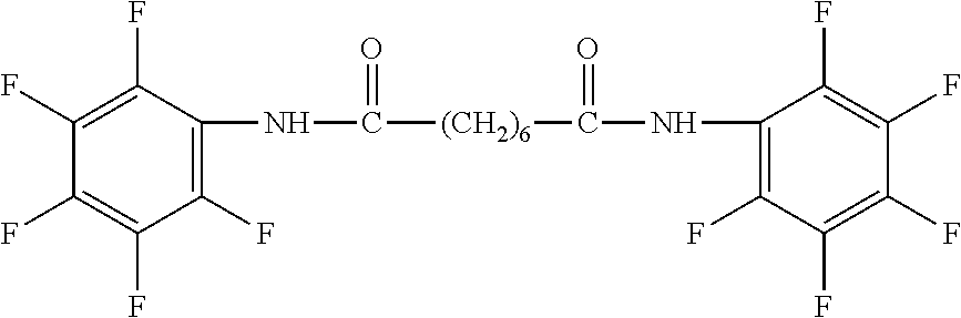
N(C([(CH2)6]C(NC1=C(F)C(F)=C(F)C(F)=C1F)=O)=O)C1=C(F)C(F)=C(F)C(F)=C1F
